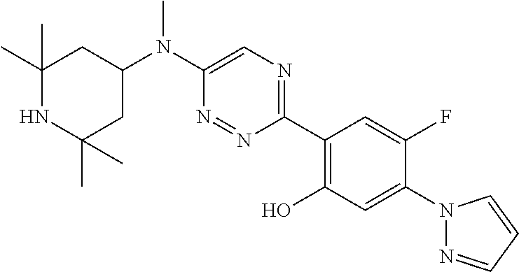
C1(C)(C)NC(C)(C)CC(N(C2=CN=C(C3=C(O)C=C(N4N=CC=C4)C(F)=C3)N=N2)C)C1
